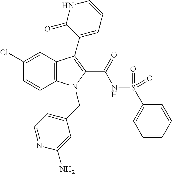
C12=C(C=C(Cl)C=C1)C(C1=CC=CNC1=O)=C(C(=O)NS(C1=CC=CC=C1)(=O)=O)N2CC1=CC=NC(N)=C1
